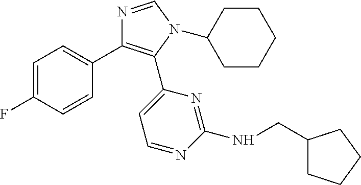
C1=C(F)C=CC(C2=C(C3=CC=NC(NCC4CCCC4)=N3)N(C3CCCCC3)C=N2)=C1
